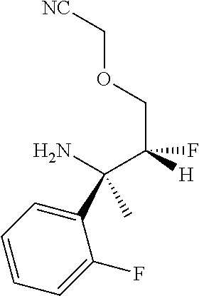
C(C(F)(COC[NC])[H])(C1=CC=CC=C1F)(C)N
